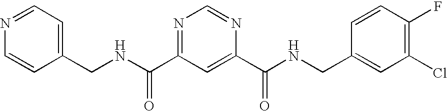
N(C(=O)C1=NC=NC(C(=O)NCC2=CC(Cl)=C(F)C=C2)=C1)CC1=CC=NC=C1
